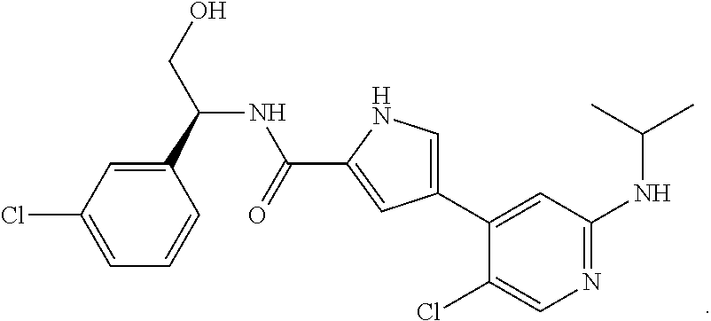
C1(C(NC(=O)C2=CC(C3=CC(NC(C)C)=NC=C3Cl)=CN2)CO)=CC(Cl)=CC=C1
